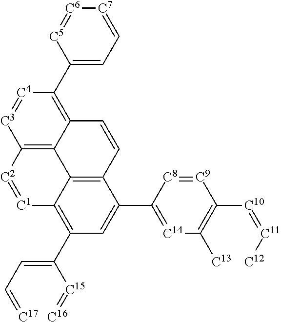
[C6]1=[C5]C(C2=C3C4=C([C3]=[C4]2)[C2]=[C1]C2=C(C(=CC=[C17])[C15]=[C16])C=C(C5=[C14]C([C13])=C([C10]=[C11][C12])[C9]=[C8]5)C(=C42)C=C3)=CC=[C7]1
